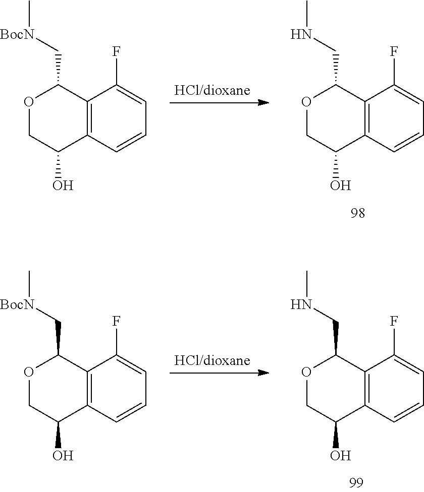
C12=C(C=CC=C1F)C(O)COC2C[BocN]C.C12=C(C=CC=C1F)C(O)COC2CNC.C12=C(C=CC=C1F)C(O)COC2C[BocN]C.C12=C(C=CC=C1F)C(O)COC2CNC
